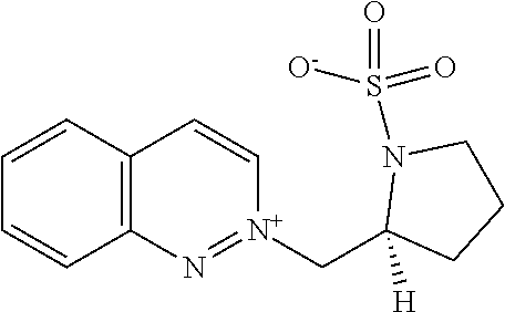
C12=C(C=CC=C1)C=C[N+](CC1([H])CCCN1S(=O)(=O)[O-])=N2
